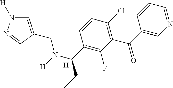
[H].N1=CC=CC(C(=O)C2=C(Cl)C=CC(C(N([H])CC3=CN([H])N=C3)CC)=C2F)=C1
